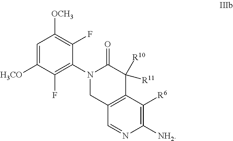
C1=C([H3CO])C(F)=C(N2CC3=C(C([R10])([R11])C2=O)C([R6])=C([NH2])N=C3)C(F)=C1[OCH3]
